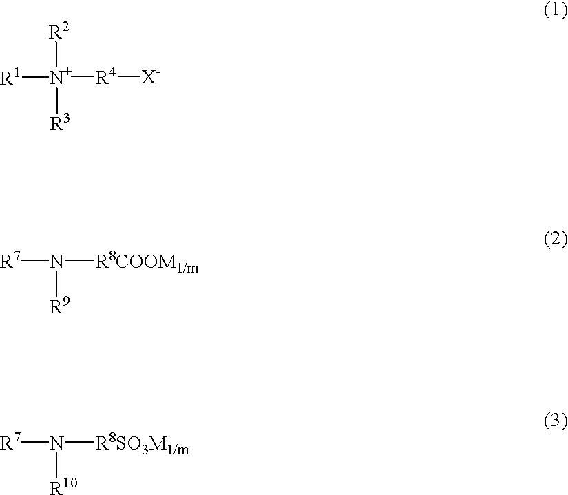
[R1][N+]([R4][X-])([R2])[R3].[R7]N([R8COOM1/m])[R9].[R7]N([R8SO3M1/m])[R10]
